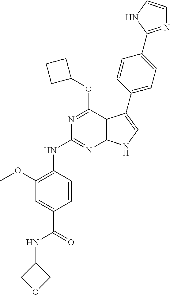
N1=C(OC2CCC2)C2=C(N=C1NC1=C(OC)C=C(C(NC3COC3)=O)C=C1)NC=C2C1=CC=C(C2=NC=CN2)C=C1
